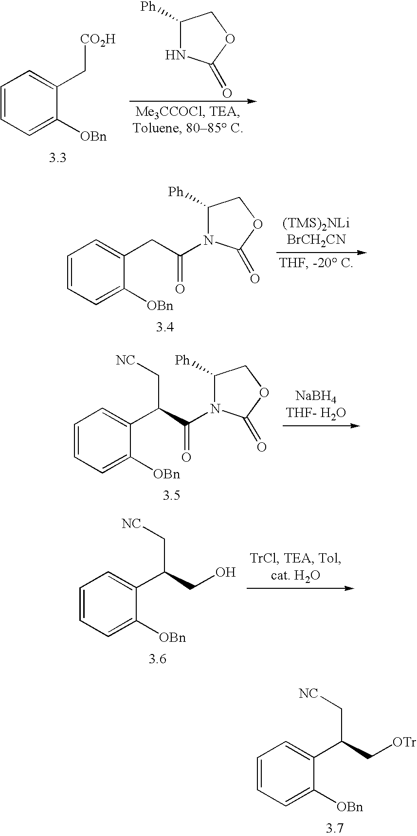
C1=CC=C([OBn])C(C(C[NC])C[OTr])=C1.C1=CC=C([OBn])C(C[CO2H])=C1.C1([Ph])NC(=O)OC1.C1=CC=C([OBn])C(CC(=O)N2C([Ph])COC2=O)=C1.C1=CC=C([OBn])C(C(C(=O)N2C([Ph])COC2=O)C[NC])=C1.C1=CC=C([OBn])C(C(C[NC])CO)=C1
